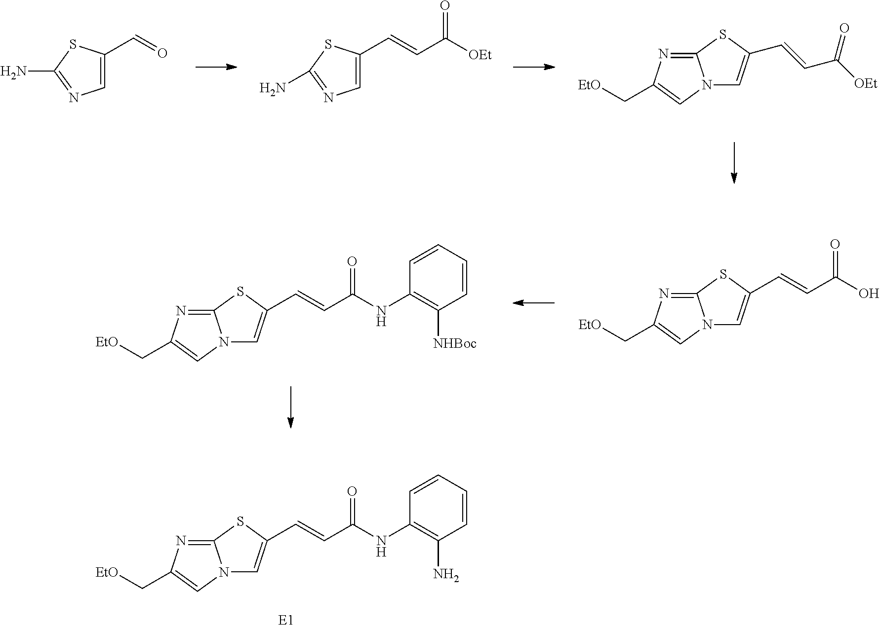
C1=C(C=CC([OEt])=O)SC(N)=N1.C1=C(C=O)SC(N)=N1.C12=NC(C[EtO])=CN1C=C(C=CC([OEt])=O)S2.C12=NC(C[EtO])=CN1C=C(C=CC(NC1=C(N)C=CC=C1)=O)S2.C12=NC(C[EtO])=CN1C=C(C=CC(NC1=C([NHBoc])C=CC=C1)=O)S2.C12=NC(C[EtO])=CN1C=C(C=CC(O)=O)S2
